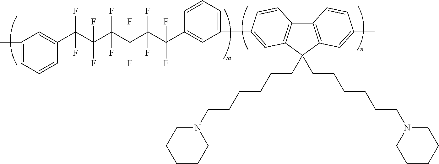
CC1=CC=CC(C(C(C(C(C(C(C2=CC(C3=CC4=C(C5=C(C=C(C)C=C5)C4(CCCCCCN4CCCCC4)CCCCCCN4CCCCC4)C=C3)=CC=C2)(F)F)(F)F)(F)F)(F)F)(F)F)(F)F)=C1
